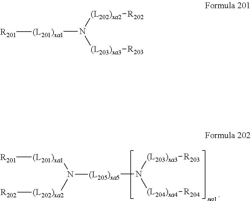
[(L205)xa5](N([(L203)xa3][R203])[(L204)xa4][R204])N([(L202)xa2][R202])[(L201)xa1][R201].[(L201)xa1](N([(L202)xa2][R202])[(L203)xa3][R203])[R201]
